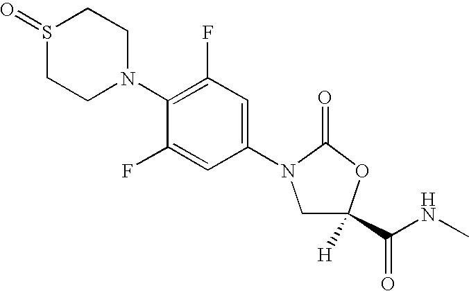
C1(N2CC([H])(C(NC)=O)OC2=O)=CC(F)=C(N2CCS(=O)CC2)C(F)=C1
